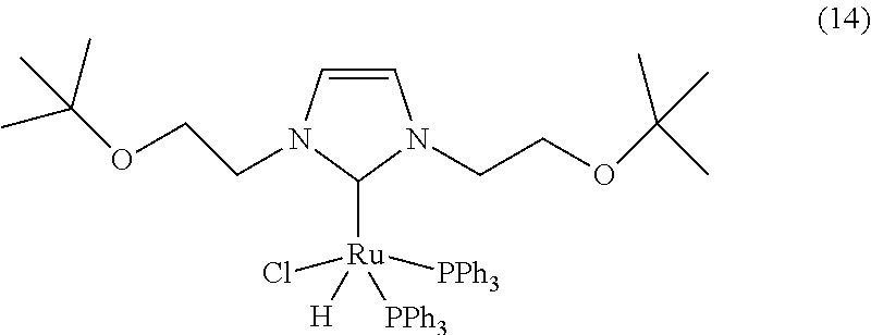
C1=CN(CCOC(C)(C)C)C([Ru](Cl)([PPh3])([H])[PPh3])N1CCOC(C)(C)C
